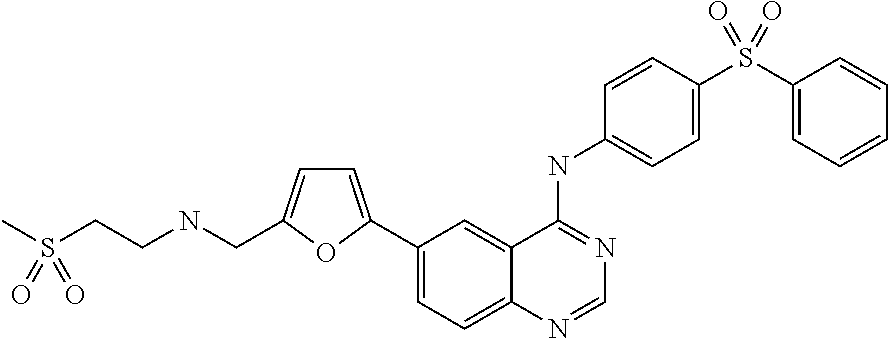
C1=NC2=CC=C(C3=CC=C(CNCCS(C)(=O)=O)O3)C=C2C(NC2=CC=C(S(C3=CC=CC=C3)(=O)=O)C=C2)=N1
